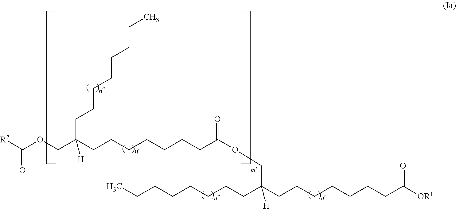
[R2]C(OCC(CCCCCCCC(OCC(CCCCCCCC)(CCCCCCCC([OR1])=O)[H])=O)(CCCCCCCC)[H])=O
